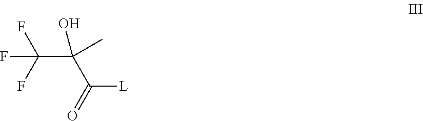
FC(C(C)(O)C([L])=O)(F)F
